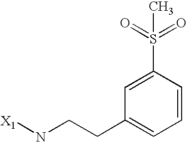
[X1]NCCC1=CC=CC(S(=O)(=O)C)=C1
